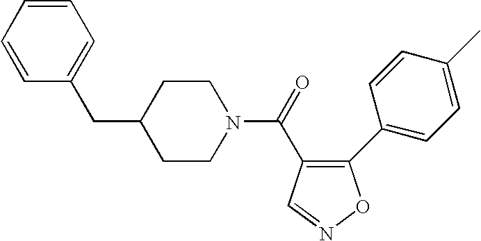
C1CN(C(=O)C2=C(C3=CC=C(C)C=C3)ON=C2)CCC1CC1=CC=CC=C1
